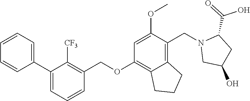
C1=CC=C(C2=CC=CC(COC3=C4C(=C(CN5CC(O)CC5C(O)=O)C(OC)=C3)CCC4)=C2[CF3])C=C1
